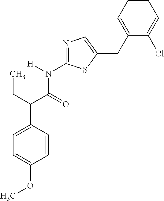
C1=C(C(CC)C(=O)N([H])C2=NC=C(CC3=CC=CC=C3Cl)S2)C=CC(OC)=C1
